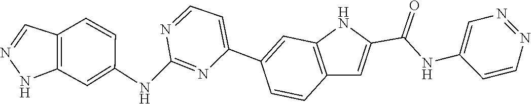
C1(C2=CC3=C(C=C(C(=O)NC4=CN=NC=C4)N3)C=C2)=CC=NC(NC2=CC3=C(C=NN3)C=C2)=N1
